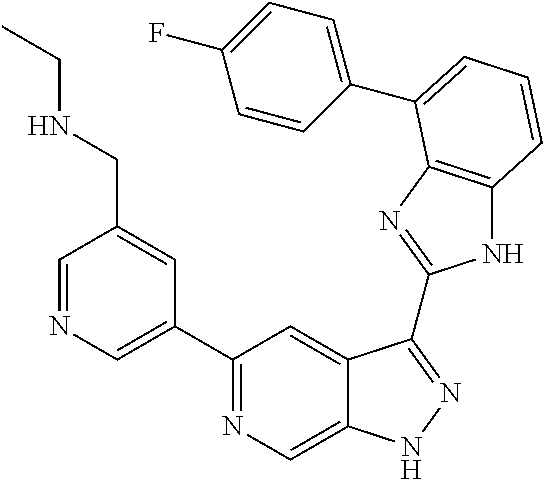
C1=NC=C(C2=NC=C3C(=C2)C(C2=NC4=C(N2)C=CC=C4C2=CC=C(F)C=C2)=NN3)C=C1CNCC
